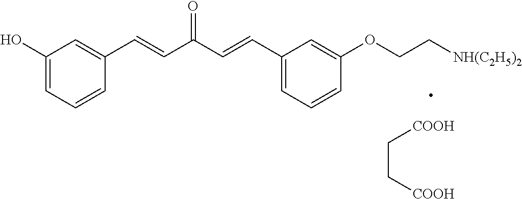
C1(O)=CC=CC(C=CC(C=CC2=CC=CC(OCC[NH(C2H5)2])=C2)=O)=C1.C(C[COOH])[COOH]
